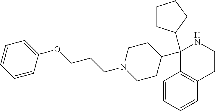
C1(C2CCN(CCCOC3=CC=CC=C3)CC2)(C2CCCC2)C2=C(CCN1)C=CC=C2
